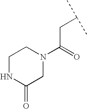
N1(C(=O)CC(C)C)CC(=O)NCC1
